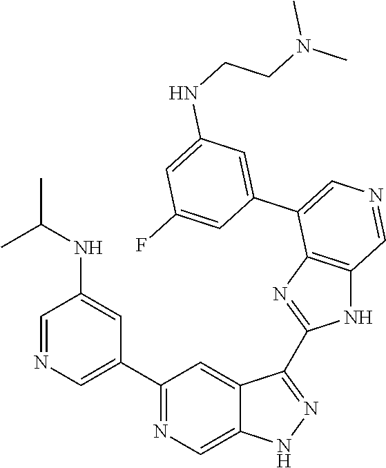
C1(C2=CN=CC(NC(C)C)=C2)=NC=C2C(=C1)C(C1=NC3=C(N1)C=NC=C3C1=CC(NCCN(C)C)=CC(F)=C1)=NN2
